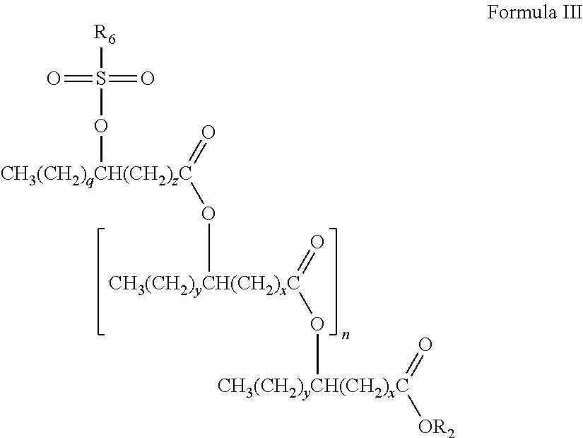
O=[CH3(CH2)yCH(CH2)xC]([OR2])O[CH3(CH2)yCH(CH2)xC](=O)O[CH3(CH2)qCH(CH2)zC](=O)OS([R6])(=O)=O
